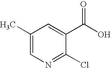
OC(C1=CC(C)=CN=C1Cl)=O
